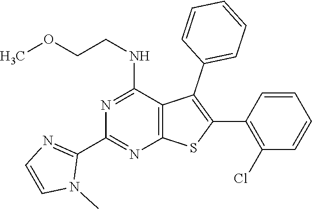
C12=C(C(NCCOC)=NC(C3=NC=CN3C)=N1)C(C1=CC=CC=C1)=C(C1=C(Cl)C=CC=C1)S2
